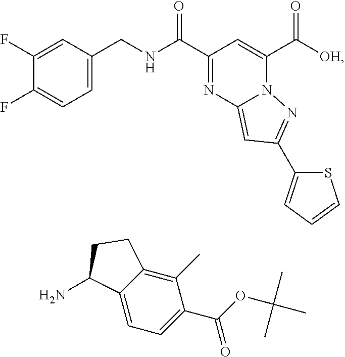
C12=CC=C(C(OC(C)(C)C)=O)C(C)=C1CCC2N.C(=O)([OH])C1=CC(C(=O)NCC2=CC=C(F)C(F)=C2)=NC2=CC(C3=CC=CS3)=NN21
